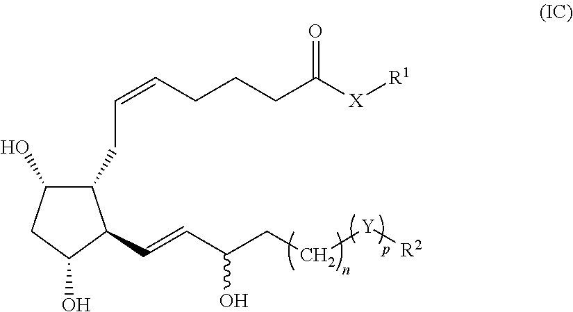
C1(O)CC(O)C(C=CC(CC[Y][R2])O)C1CC=CCCCC([X][R1])=O
